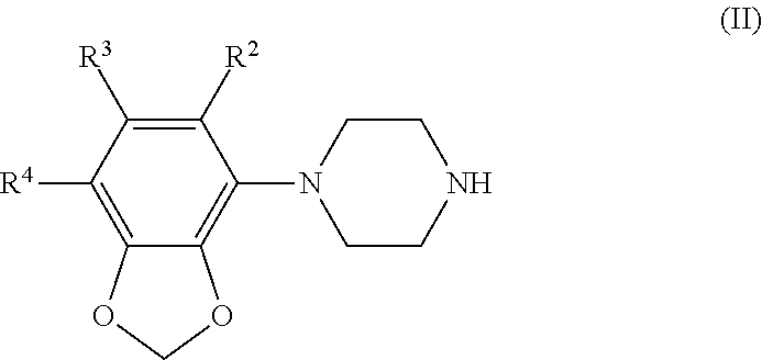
C1([R2])=C([R3])C([R4])=C2C(=C1N1CCNCC1)OCO2
